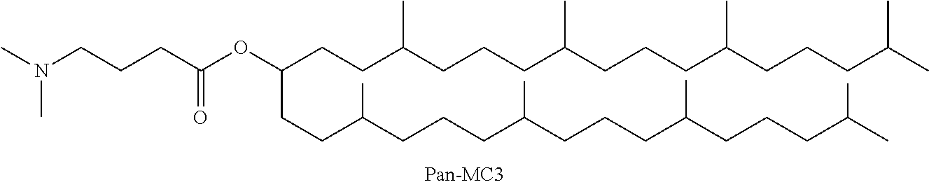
C(CCC(CCCC(CCCC(CCCC(C)C)C)C)C)(CCC(CCCC(CCCC(CCCC(C)C)C)C)C)OC(=O)CCCN(C)C
